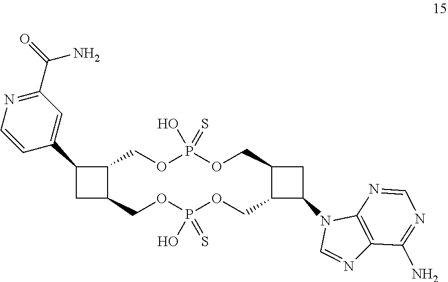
C1(C2=CC(C(=O)N)=NC=C2)CC2C1COP(=S)(O)OCC1C(COP(=S)(O)OC2)C(N2C=NC3=C2N=CN=C3N)C1
